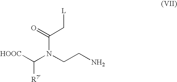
C(N(CCN)C(=O)C[L])([R7])[HOOC]
